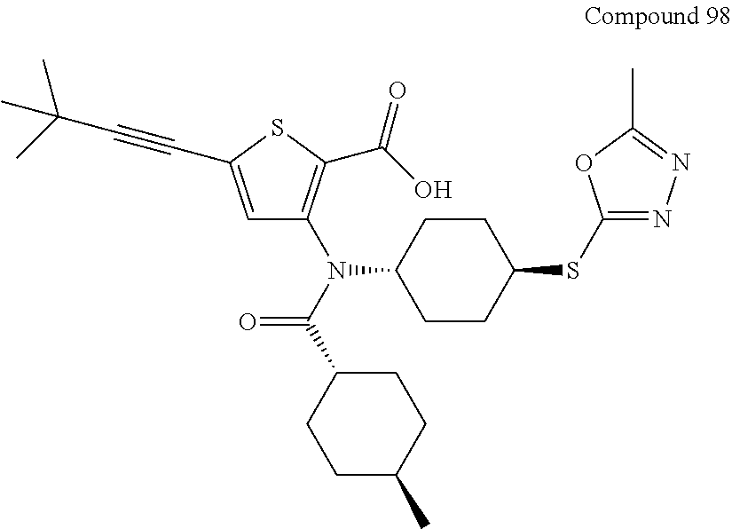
C1=C(C#CC(C)(C)C)SC(C(O)=O)=C1N(C1CCC(SC2=NN=C(C)O2)CC1)C(C1CCC(C)CC1)=O
